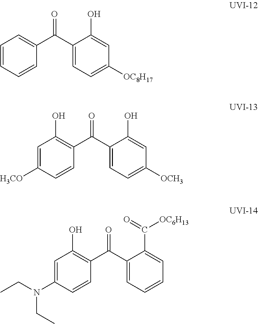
C1=CC=CC(C(C2=CC=C([OC8H17])C=C2O)=O)=C1.C1=C([H3CO])C=CC(C(C2=CC=C([OCH3])C=C2O)=O)=C1O.C1=C(N(CC)CC)C=CC(C(C2=CC=CC=C2C(=O)[OC6H13])=O)=C1O
